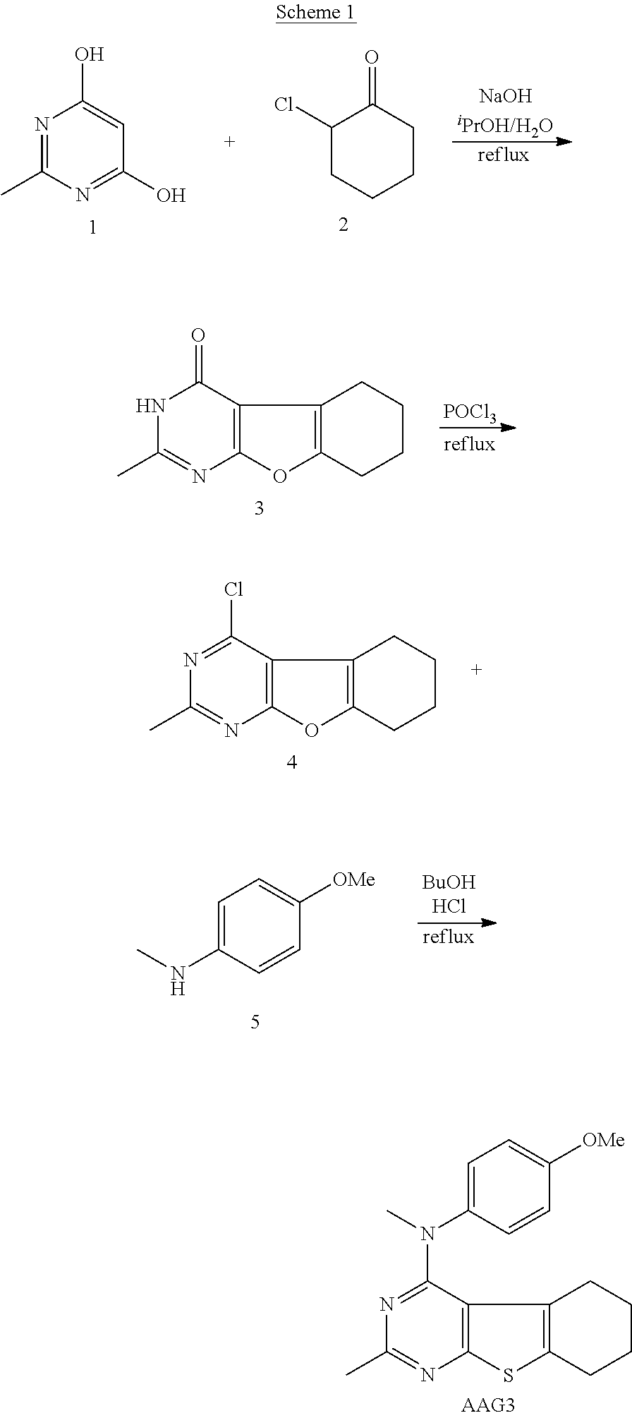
C1(Cl)CCCCC1=O.N1=C(C)N=C(O)C=C1O.[POCl3].N1C(C)=NC2=C(C1=O)C1=C(O2)CCCC1.N1=C(Cl)C2=C(N=C1C)OC1=C2CCCC1.C1=C(NC)C=CC([OMe])=C1.N1=C(N(C)C2=CC=C([OMe])C=C2)C2=C(N=C1C)SC1=C2CCCC1
